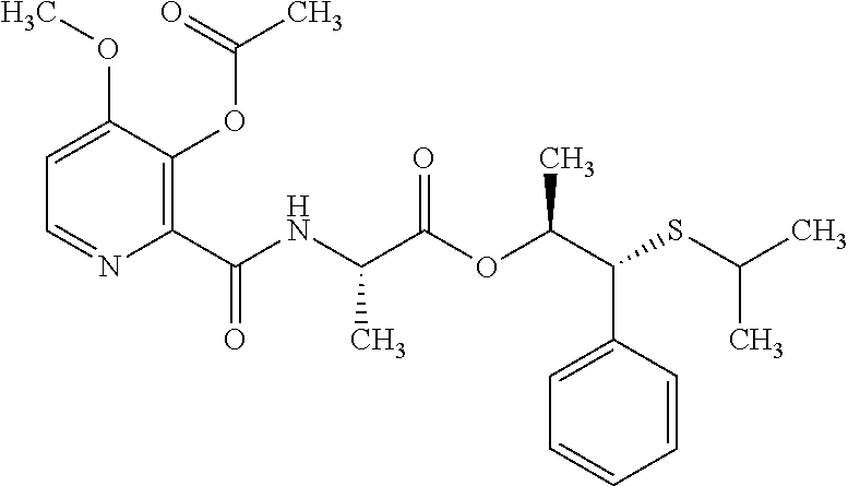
C1=C(C(C(OC(C(NC(C2=C(OC(C)=O)C(OC)=CC=N2)=O)C)=O)C)SC(C)C)C=CC=C1
